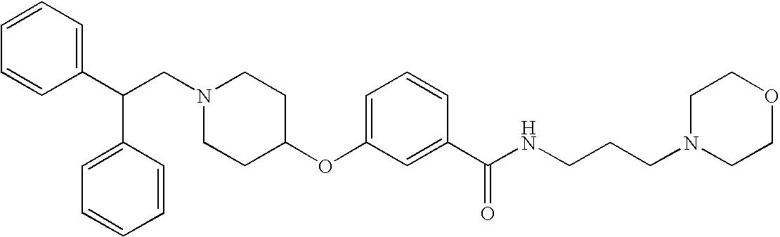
C(N1CCC(OC2=CC=CC(C(NCCCN3CCOCC3)=O)=C2)CC1)C(C1=CC=CC=C1)C1=CC=CC=C1
